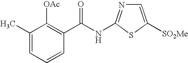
C1(C)=CC=CC(C(NC2=NC=C([SO2Me])S2)=O)=C1[OAc]
